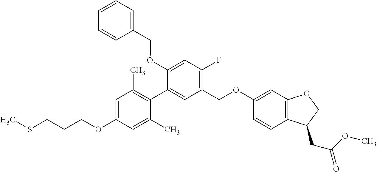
C1=C(OCC2=CC=CC=C2)C(C2=C(C)C=C(OCCCSC)C=C2C)=CC(COC2=CC3=C(C=C2)C(CC(OC)=O)CO3)=C1F
